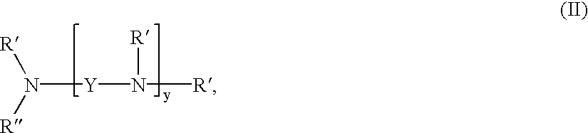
N([Y]N([R])[R])([R])[R]
